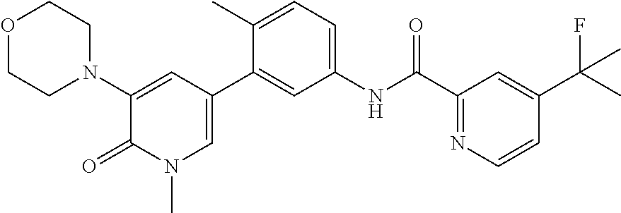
O1CCN(C2=CC(C3=CC(NC(C4=NC=CC(C(C)(F)C)=C4)=O)=CC=C3C)=CN(C)C2=O)CC1
